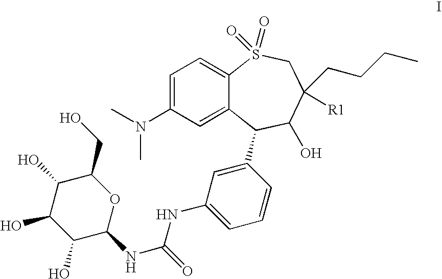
C1=C(N(C)C)C=C2C(=C1)S(=O)(=O)CC(CCCC)([R1])C(O)C2C1=CC(NC(NC2OC(CO)C(O)C(O)C2O)=O)=CC=C1
